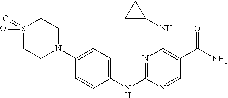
N1=C(NC2=CC=C(N3CCS(=O)(=O)CC3)C=C2)N=CC(C(N)=O)=C1NC1CC1
